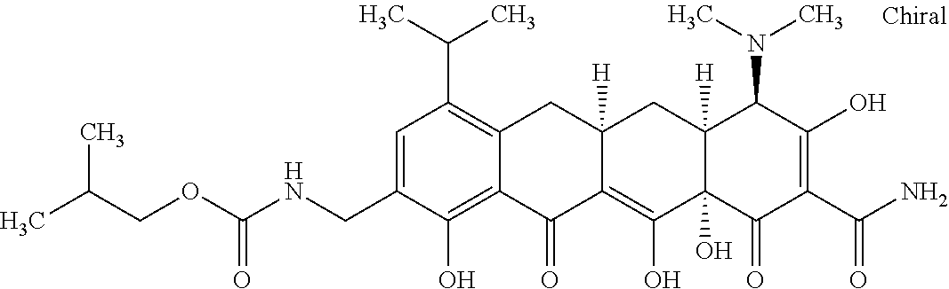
C1=C(CNC(OCC(C)C)=O)C(O)=C2C(=C1C(C)C)CC1([H])C(=C(O)C3(O)C([H])(C1)C(N(C)C)C(O)=C(C(N)=O)C3=O)C2=O
